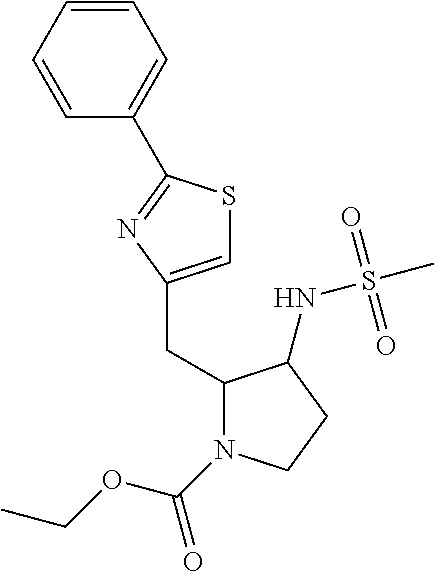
C1=C(CC2N(C(OCC)=O)CCC2NS(=O)(=O)C)N=C(C2=CC=CC=C2)S1
